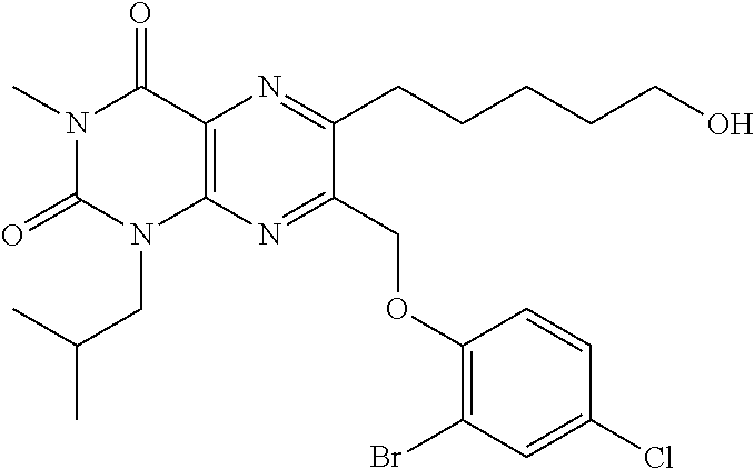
N1(C)C(=O)N(CC(C)C)C2=C(C1=O)N=C(CCCCCO)C(COC1=C(Br)C=C(Cl)C=C1)=N2
